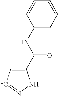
C1(C(NC2=CC=CC=C2)=O)=C[*C]=NN1
